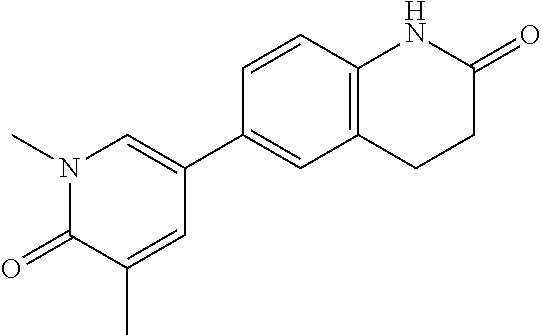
C1=CC2=C(C=C1C1=CN(C)C(=O)C(C)=C1)CCC(=O)N2
